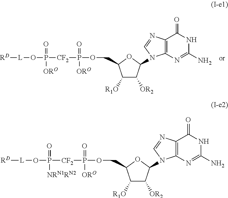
C1([R1O])C([OR2])C(N2C3=C(C(=O)NC(N)=N3)N=C2)OC1COP(=O)([ORO])[CF2]P(=O)([ORO])O[L][RD].C1([R1O])C([OR2])C(N2C3=C(C(=O)NC(N)=N3)N=C2)OC1COP(=O)([ORO])[CF2]P(=O)([NRN1RN2])O[L][RD]
